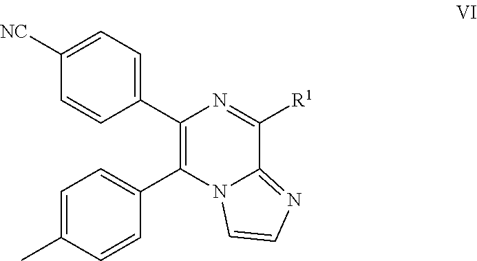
C1(C2=CC=C([NC])C=C2)=C(C2=CC=C(C)C=C2)N2C(=NC=C2)C([R1])=N1
